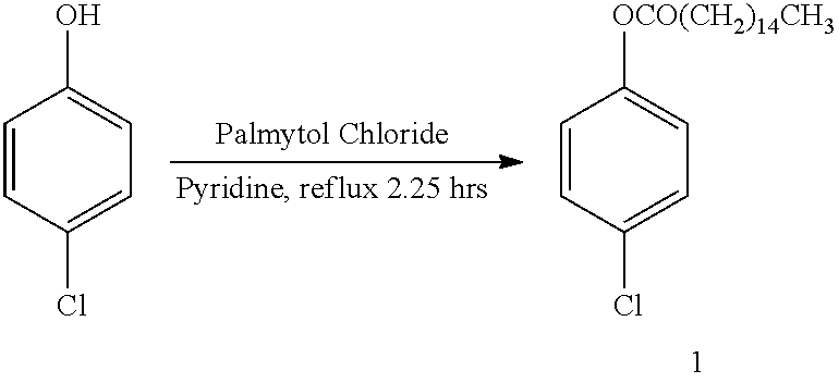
C1=CC(Cl)=CC=C1[OCO(CH2)14CH3].C1=CC(Cl)=CC=C1O
